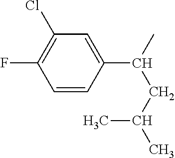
C1=CC(C(C)CC(C)C)=CC(Cl)=C1F
